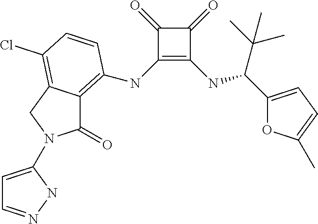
C1(NC2=C3C(=O)N(C4=CC=NN4)CC3=C(Cl)C=C2)=C(NC(C2=CC=C(C)O2)C(C)(C)C)C(=O)C1=O
